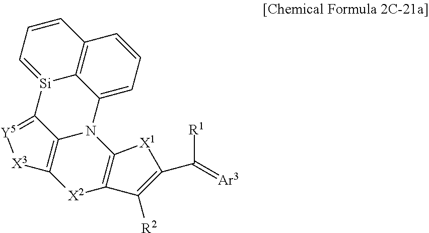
C12=C3N(C4=C([X2]1)C([R2])=C(C([R1])=[Ar3])[X1]4)C1=CC=CC4=C1[Si](=CC=C4)C3=[Y5][X3]2
